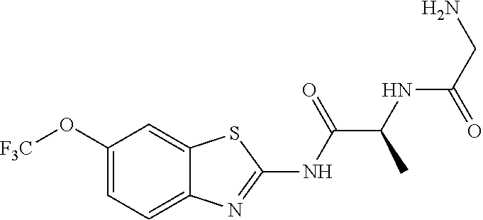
C1(O[F3C])=CC=C2C(=C1)SC(NC(C(NC(CN)=O)C)=O)=N2
